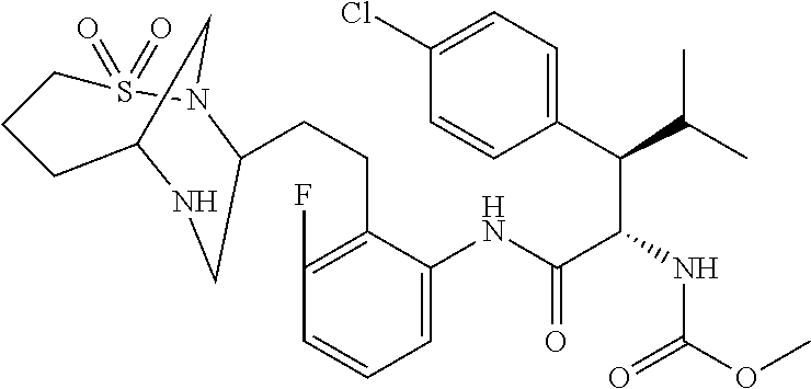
C1(CCC2N3S(=O)(=O)CCCC(C3)NC2)=C(F)C=CC=C1NC(C(NC(OC)=O)C(C1=CC=C(Cl)C=C1)C(C)C)=O
